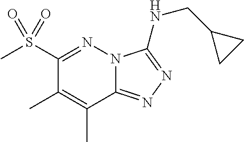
C12=NN=C(NCC3CC3)N1N=C(S(C)(=O)=O)C(C)=C2C
